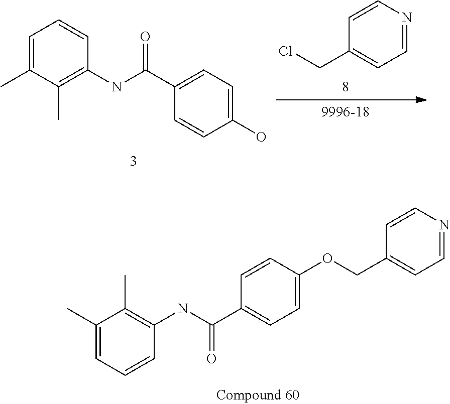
C1=C(C)C(C)=C(NC(C2=CC=C(O)C=C2)=O)C=C1.C1=NC=CC(CCl)=C1.C1=C(C)C(C)=C(NC(C2=CC=C(OCC3=CC=NC=C3)C=C2)=O)C=C1
